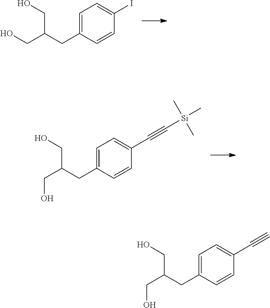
C(CO)(CC1=CC=C(I)C=C1)CO.C(CO)(CC1=CC=C(C#C[Si](C)(C)C)C=C1)CO.C(CO)(CC1=CC=C(C#C)C=C1)CO
